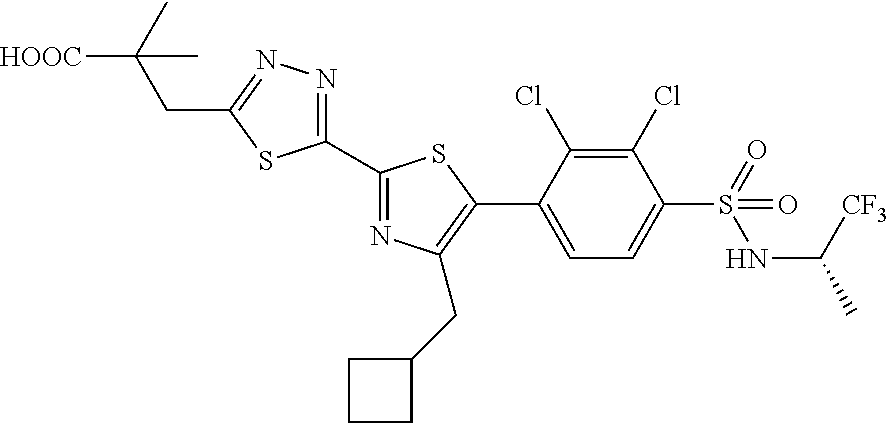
C1(C2=NC(CC3CCC3)=C(C3=CC=C(S(=O)(NC([CF3])C)=O)C(Cl)=C3Cl)S2)=NN=C(CC(C)([HOOC])C)S1
